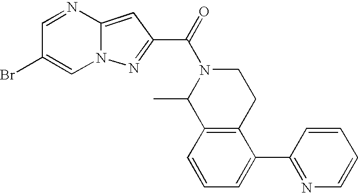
C1=NC2=CC(C(=O)N3C(C)C4=C(CC3)C(C3=NC=CC=C3)=CC=C4)=NN2C=C1Br
